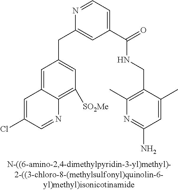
C1=C2C(=C([SO2Me])C=C1CC1=CC(C(=O)NCC3=C(C)N=C(N)C=C3C)=CC=N1)N=CC(Cl)=C2
